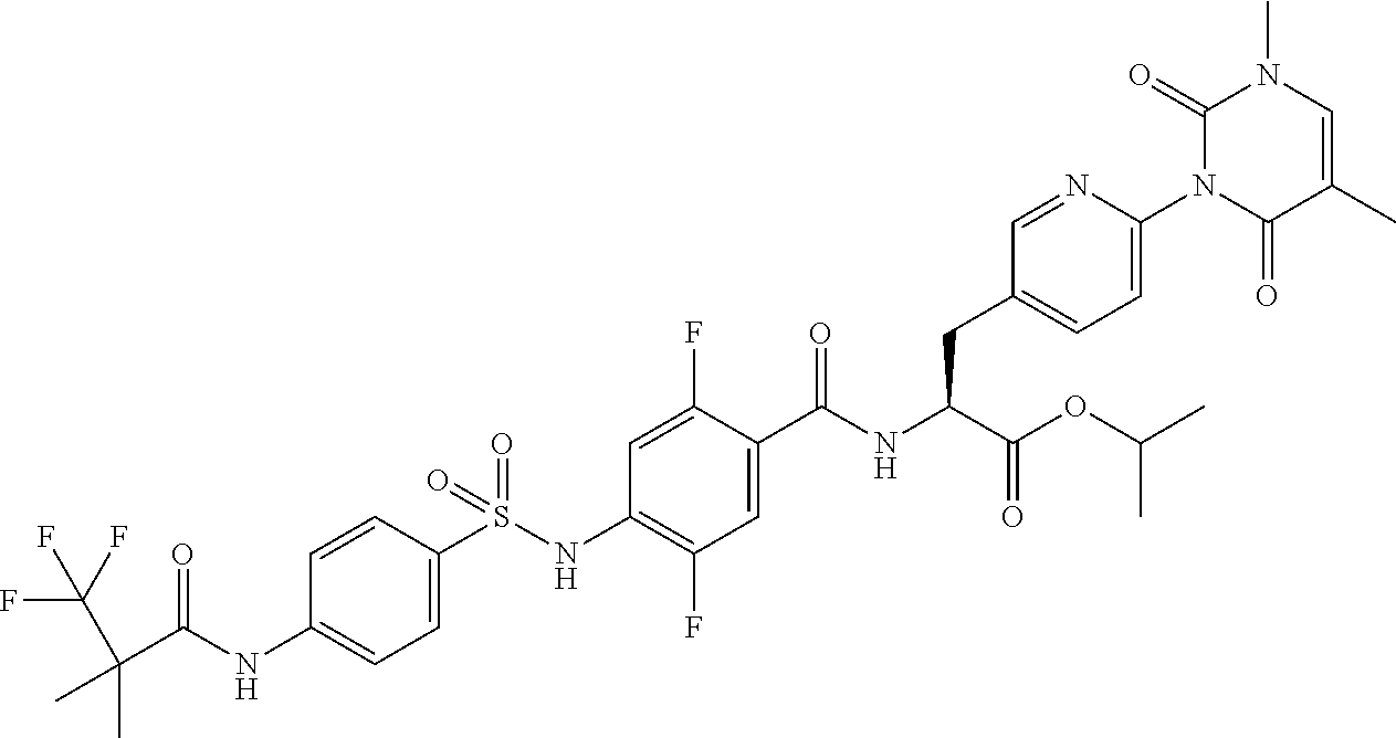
C1=C(S(NC2=C(F)C=C(C(NC(C(OC(C)C)=O)CC3=CC=C(N4C(=O)C(C)=CN(C)C4=O)N=C3)=O)C(F)=C2)(=O)=O)C=CC(NC(C(C)(C)C(F)(F)F)=O)=C1
